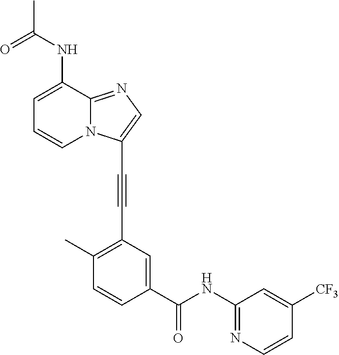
C1=C(NC(C)=O)C2=NC=C(C#CC3=C(C)C=CC(C(NC4=NC=CC([CF3])=C4)=O)=C3)N2C=C1
